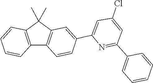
C1=CC=CC2=C1C1=C(C2(C)C)C=C(C2=CC(Cl)=CC(C3=CC=CC=C3)=N2)C=C1
